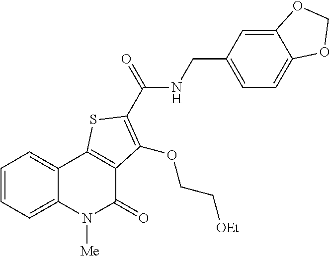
C1=CC=C2C(=C1)C1=C(C(=O)N2[Me])C(OCC[OEt])=C(C(=O)NCC2=CC=C3C(=C2)OCO3)S1
